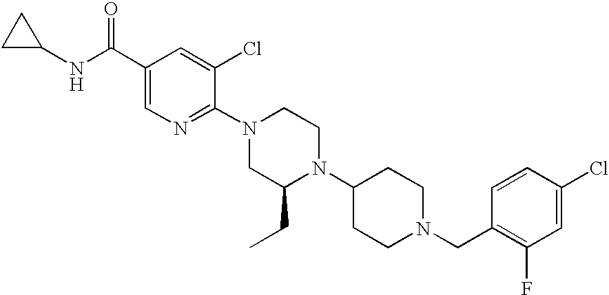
C1(NC(C2=CN=C(N3CC(CC)N(C4CCN(CC5=C(F)C=C(Cl)C=C5)CC4)CC3)C(Cl)=C2)=O)CC1
